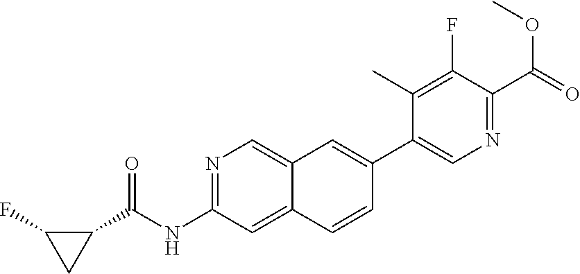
N1=C(NC(C2C(F)C2)=O)C=C2C(=C1)C=C(C1=CN=C(C(=O)OC)C(F)=C1C)C=C2
